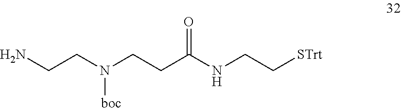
NCCN(CCC(NCC[STrt])=O)[boc]
